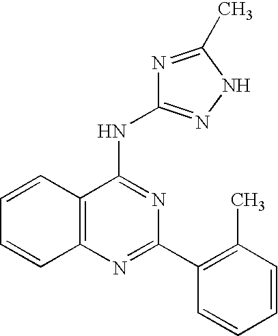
C12=C(N=C(C3=C(C)C=CC=C3)N=C1NC1=NNC(C)=N1)C=CC=C2
